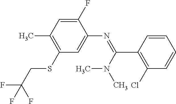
C1(F)=CC(C)=C(SCC(F)(F)F)C=C1N=C(C1=C(Cl)C=CC=C1)N(C)C
